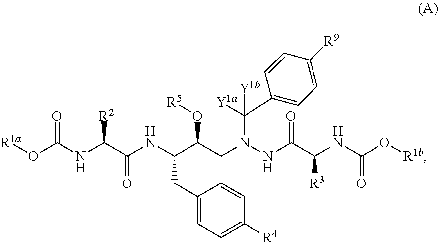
[R1a]OC(NC(C(NC(C(CN(NC(C(NC(O[R1b])=O)[R3])=O)C([Y1a])(C1=CC=C([R9])C=C1)[Y1b])O[R5])CC1=CC=C([R4])C=C1)=O)[R2])=O
